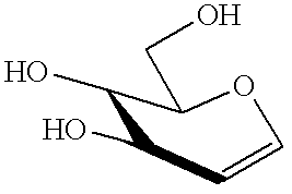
C1(O)C=COC(CO)C1O
